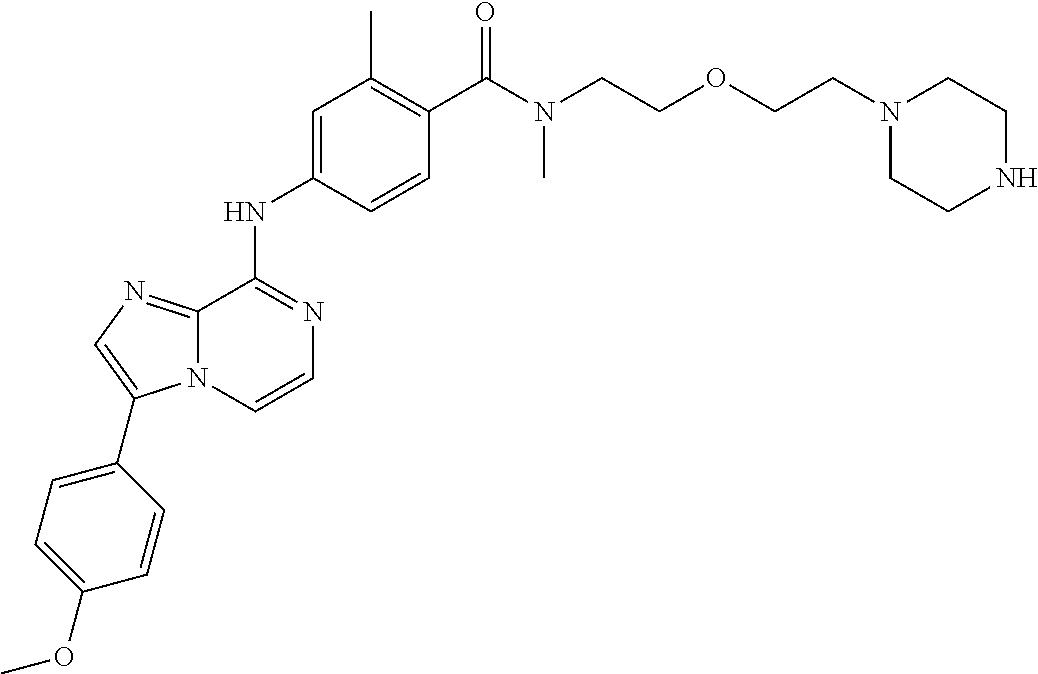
C(C1=C(C)C=C(NC2=NC=CN3C2=NC=C3C2=CC=C(OC)C=C2)C=C1)(=O)N(CCOCCN1CCNCC1)C
